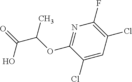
N1=C(OC(C(=O)O)C)C(Cl)=CC(Cl)=C1F
